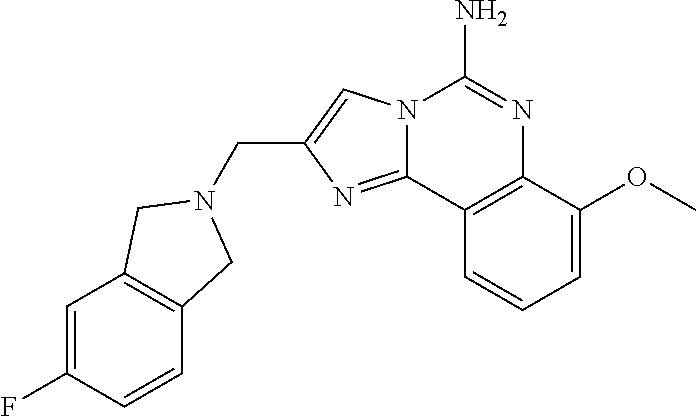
C(C1=CN2C(=N1)C1=C(N=C2N)C(OC)=CC=C1)N1CC2=C(C=C(F)C=C2)C1
